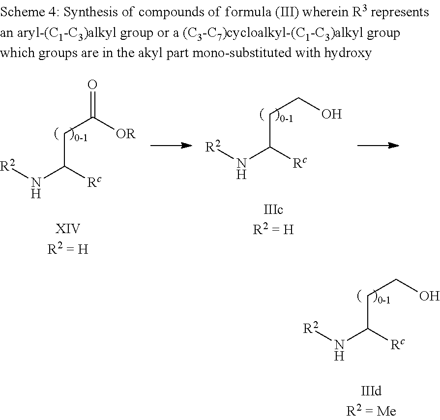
[R2]NC([Rc])CCO.[R2]NC([Rc])CC([OR])=O.[R2]NC([Rc])CCO
